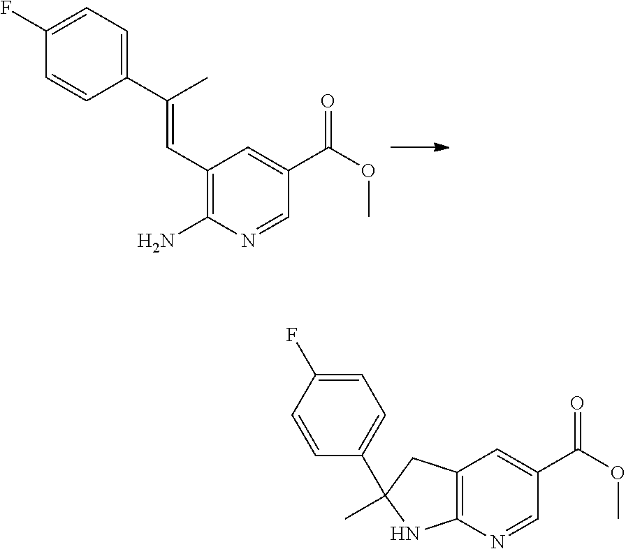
C1(F)=CC=C(C(C)=CC2=C(N)N=CC(C(OC)=O)=C2)C=C1.C1=CC(F)=CC=C1C1(C)CC2=C(N1)N=CC(C(OC)=O)=C2
